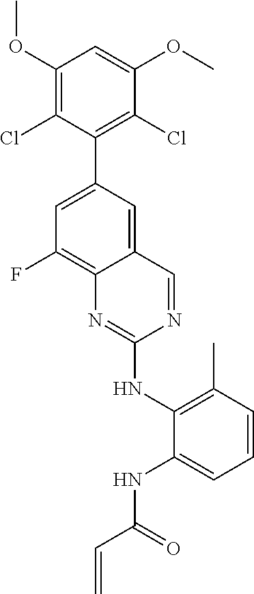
C1(OC)=C(Cl)C(C2=CC(F)=C3C(=C2)C=NC(NC2=C(C)C=CC=C2NC(C=C)=O)=N3)=C(Cl)C(OC)=C1
